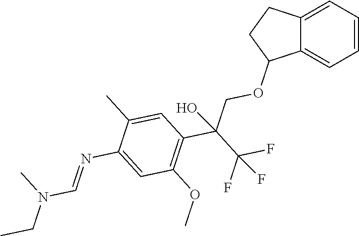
C12=CC=CC=C1CCC2OCC(C(F)(F)F)(C1=C(OC)C=C(N=CN(C)CC)C(C)=C1)O
